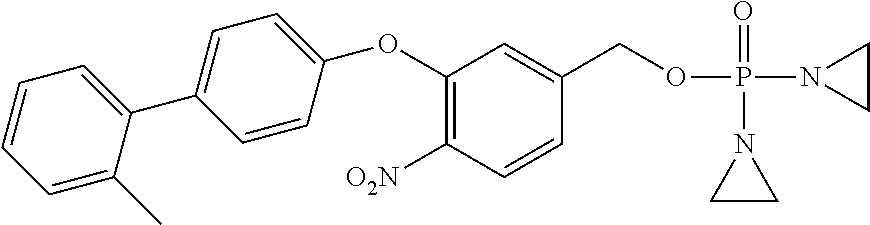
C1(OC2=CC=C(C3=CC=CC=C3C)C=C2)=C([O2N])C=CC(COP(N2CC2)(=O)N2CC2)=C1
